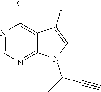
N1=CN=C2C(=C1Cl)C(I)=CN2C(C#C)C
